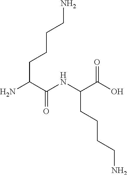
NC(C(NC(C(O)=O)CCCCN)=O)CCCCN
